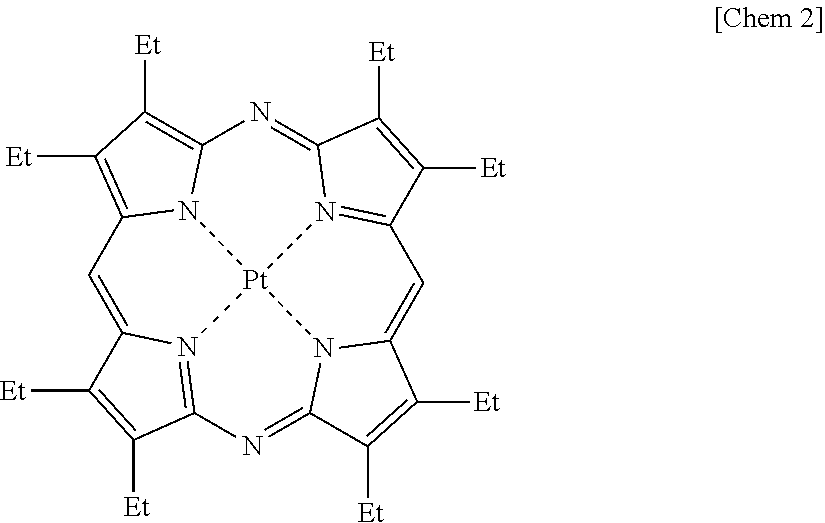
C1=C2N3=C(N=C4N5C(=CC6=N7C(=NC8=C([Et])C([Et])=C1N8[Pt]753)C([Et])=C6[Et])C([Et])=C4[Et])C([Et])=C2[Et]
